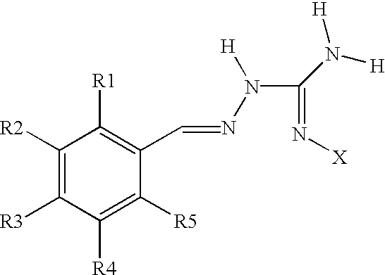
C1([R2])=C([R3])C([R4])=C([R5])C(C=NN(C(=N[X])N([H])[H])[H])=C1[R1]
